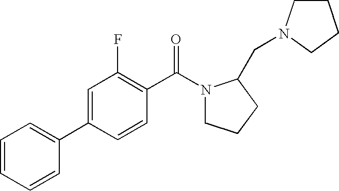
C1=CC=C(C2=CC(F)=C(C(N3CCCC3CN3CCCC3)=O)C=C2)C=C1
